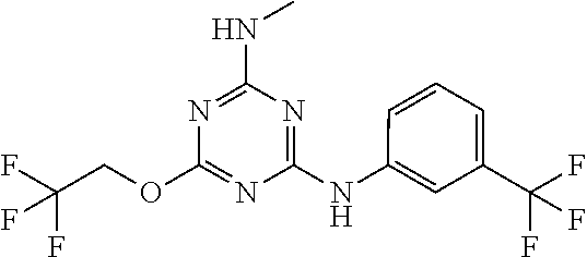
N(C1=NC(OCC(F)(F)F)=NC(NC2=CC(C(F)(F)F)=CC=C2)=N1)C
